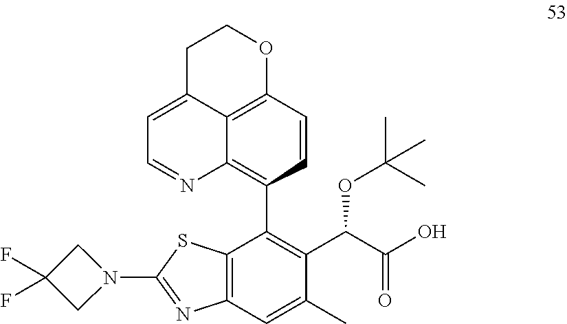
C12=C(C=C(C)C(C(C(O)=O)OC(C)(C)C)=C1C1=C3C4=C(C=C1)OCCC4=CC=N3)N=C(N1CC(F)(F)C1)S2
